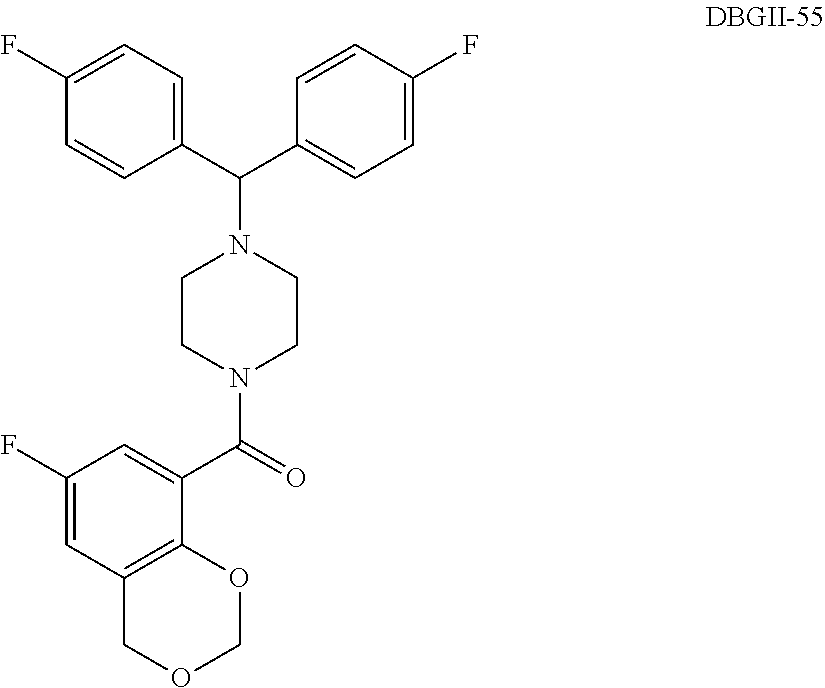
C(N1CCN(C(=O)C2=CC(F)=CC3=C2OCOC3)CC1)(C1=CC=C(F)C=C1)C1=CC=C(F)C=C1
